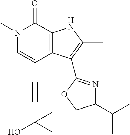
C(C1=CN(C)C(=O)C2=C1C(C1=NC(C(C)C)CO1)=C(C)N2)#CC(C)(C)O
